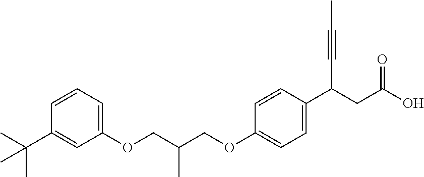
C1(OCC(COC2=CC=C(C(CC(O)=O)C#CC)C=C2)C)=CC=CC(C(C)(C)C)=C1
